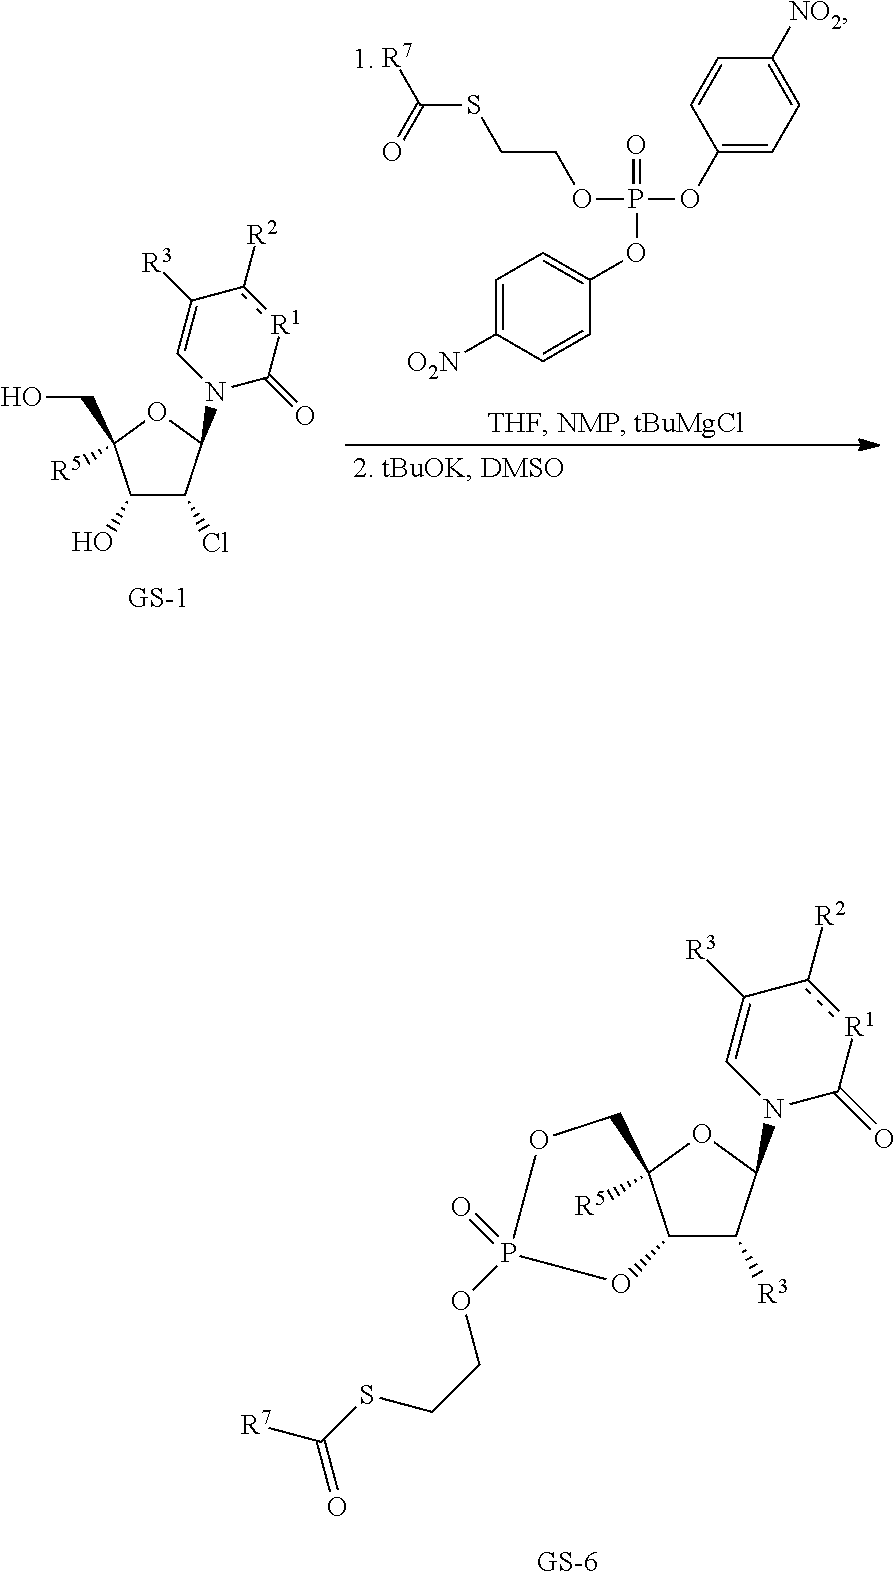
C1(OP(OCCSC([R7])=O)(=O)OC2=CC=C([O2N])C=C2)=CC=C([NO2])C=C1.C1(O)C(Cl)C(N2C(=O)[R1]c([R2])C([R3])=C2)OC1(CO)[R5].C1([R3])C(N2C(=O)[R1]c([R2])C([R3])=C2)OC2([R5])COP(OCCSC(=O)[R7])(=O)OC12
